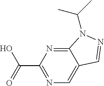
C1(C(=O)O)=NC=C2C(=N1)N(C(C)C)N=C2
